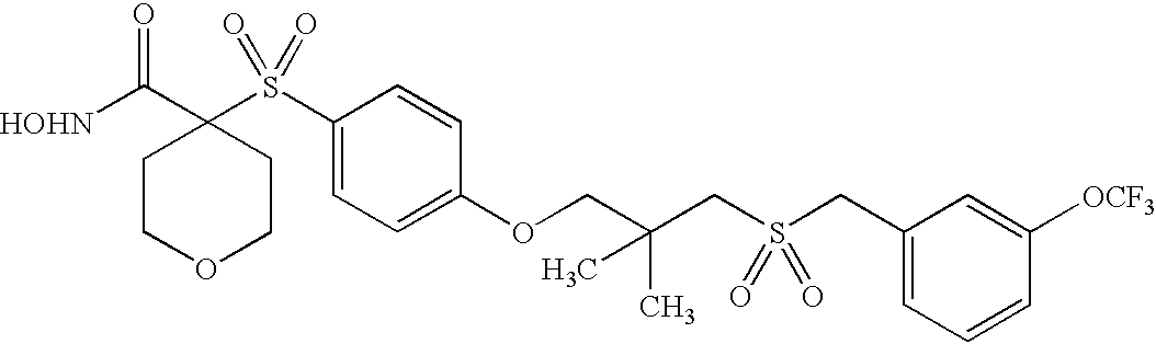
[HOHN]C(C1(S(C2=CC=C(OCC(CS(CC3=CC=CC([OCF3])=C3)(=O)=O)(C)C)C=C2)(=O)=O)CCOCC1)=O
